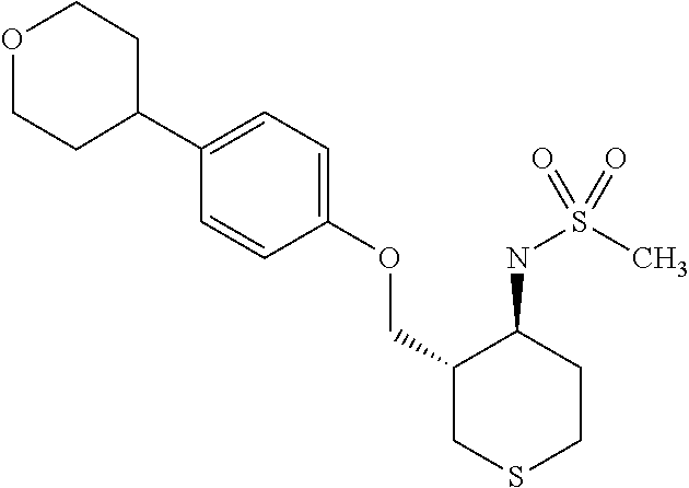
C1(C2=CC=C(OCC3CSCCC3NS(C)(=O)=O)C=C2)CCOCC1
